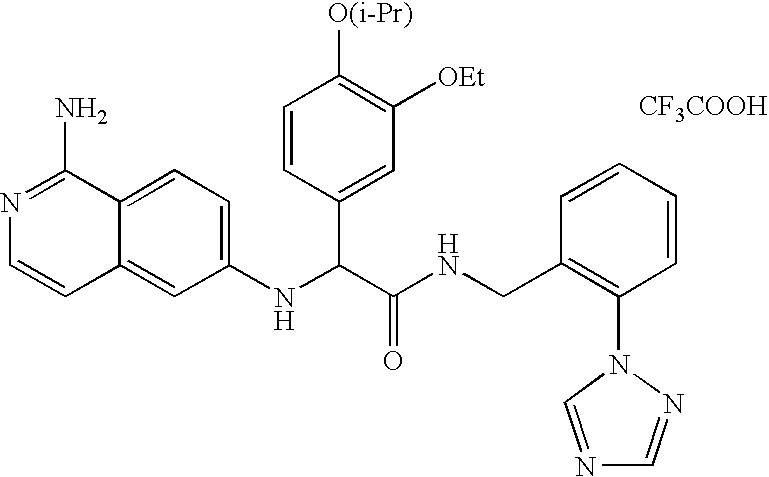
C1(NC(C(NCC2=C(N3C=NC=N3)C=CC=C2)=O)C2=CC([OEt])=C([O(i-Pr)])C=C2)=CC=C2C(=C1)C=CN=C2N.[CF3COOH]
